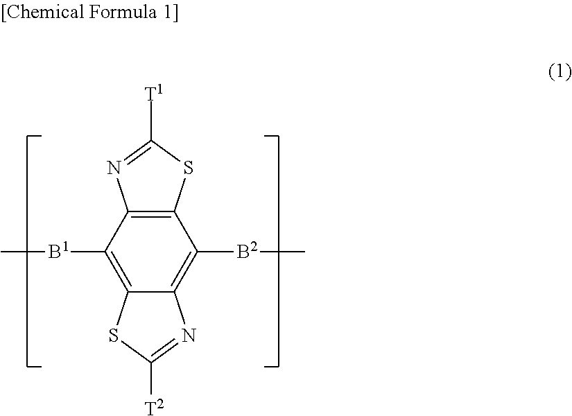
C12=C(C([B1]C)=C3C(=C1[B2]C)N=C([T2])S3)N=C([T1])S2
